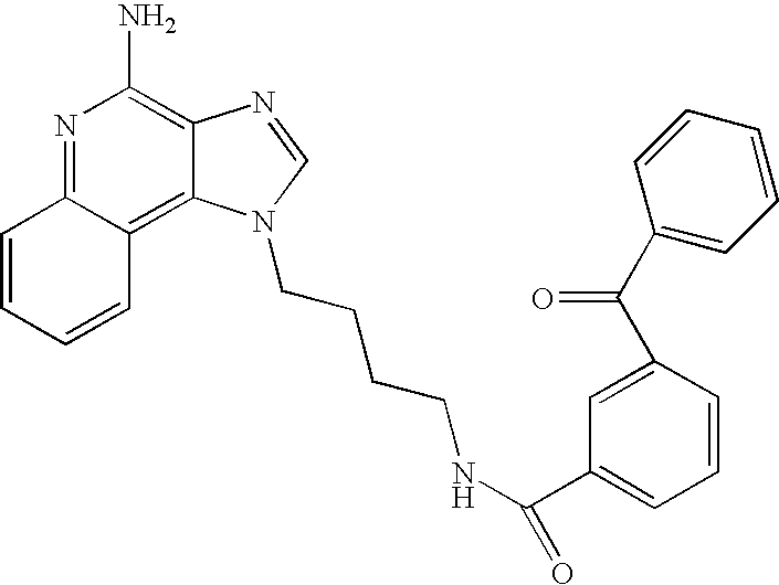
N1=C2C(=C3C(=C1N)N=CN3CCCCNC(C1=CC=CC(C(C3=CC=CC=C3)=O)=C1)=O)C=CC=C2
